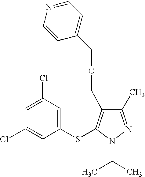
C1(C)=NN(C(C)C)C(SC2=CC(Cl)=CC(Cl)=C2)=C1COCC1=CC=NC=C1
